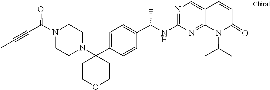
C1CN(C(C#CC)=O)CCN1C1(C2=CC=C(C(NC3=NC=C4C(=N3)N(C(C)C)C(=O)C=C4)C)C=C2)CCOCC1
